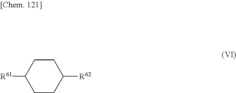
C1CC([R62])CCC1[R61]
